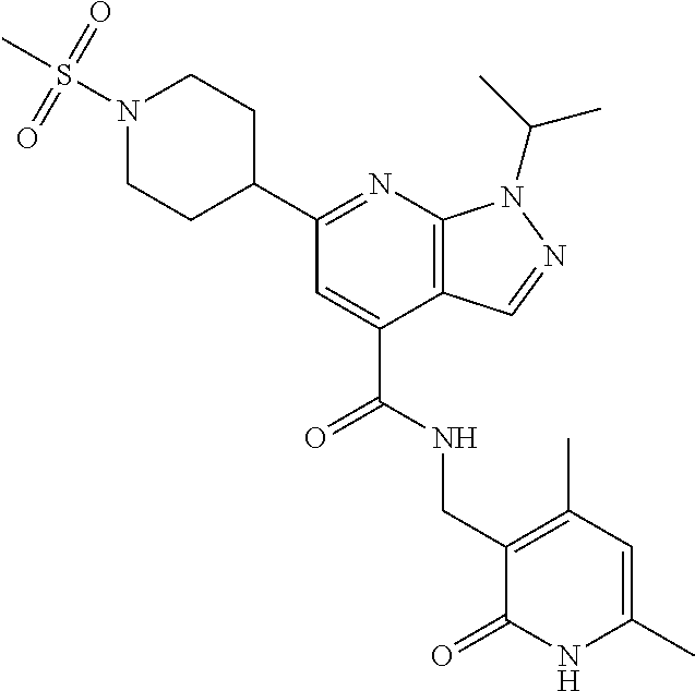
N1=C(C2CCN(S(C)(=O)=O)CC2)C=C(C(NCC2=C(C)C=C(C)NC2=O)=O)C2=C1N(C(C)C)N=C2
